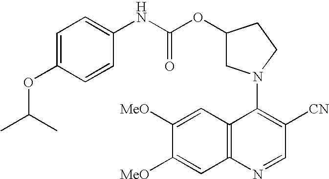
C1(N2CC(OC(NC3=CC=C(OC(C)C)C=C3)=O)CC2)=C([CN])C=NC2=C1C=C([MeO])C([MeO])=C2
